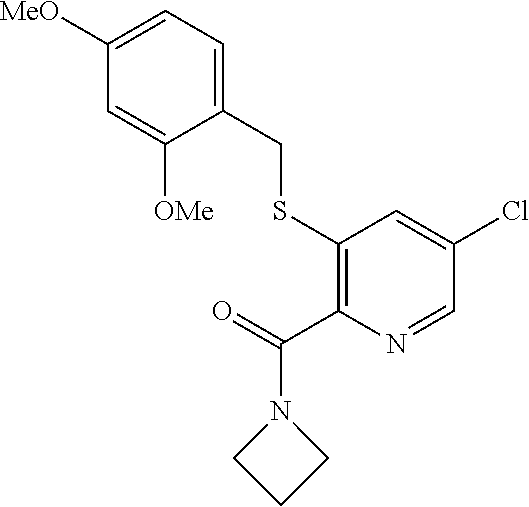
C1(SCC2=CC=C([MeO])C=C2[OMe])=C(C(=O)N2CCC2)N=CC(Cl)=C1
